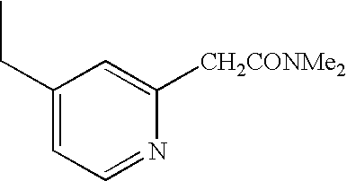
C1(CC)=CC=NC([CH2CONMe2])=C1
